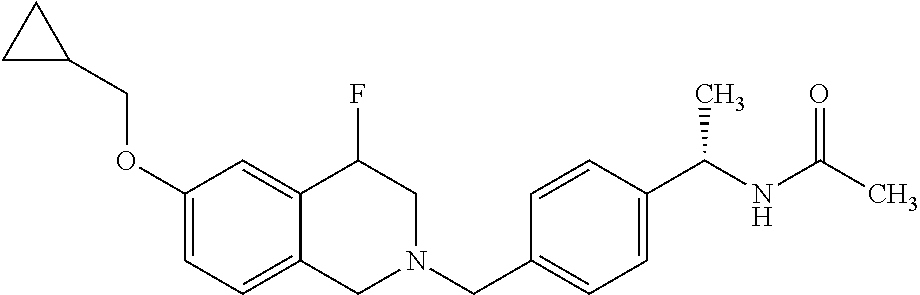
C1(OCC2CC2)=CC=C2C(=C1)C(F)CN(CC1=CC=C(C(NC(C)=O)C)C=C1)C2
